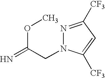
N=C(CN1N=C([CF3])C=C1[CF3])OC
